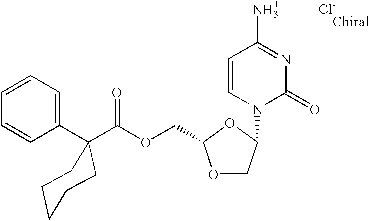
C1=CC=CC(C2(C(OCC3OCC(N4C(=O)N=C(N)C=C4)O3)=O)CCCCC2)=C1.[Cl-]
